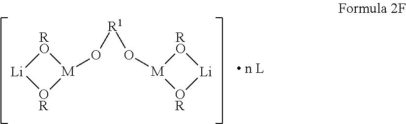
[R1](O[M]1[RO][Li][OR]1)O[M]1[OR][Li][RO]1
